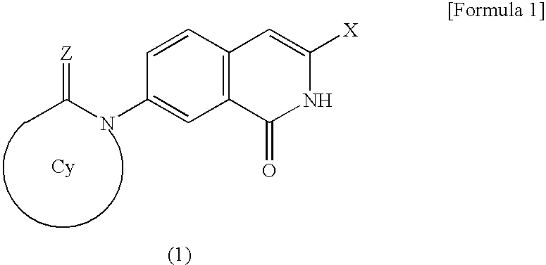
C1=CC2=C(C=C1NC(C)=[Z])C(=O)NC([X])=C2
